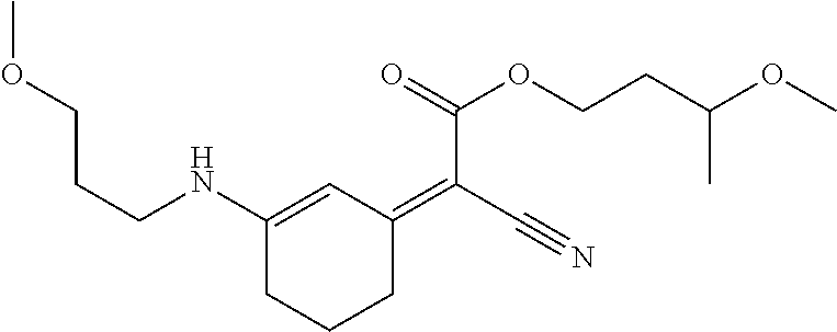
C(CNC1=CC(=C(C#N)C(=O)OCCC(OC)C)CCC1)COC
